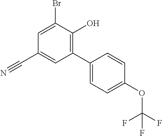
BrC1=CC(C#N)=CC(C2=CC=C(OC(F)(F)F)C=C2)=C1O
